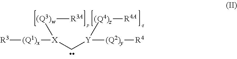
[R3][(Q1)x][X](C[Y]([(Q2)y][R4])[Q4)z][R4A])[Q3)w][R3A]
